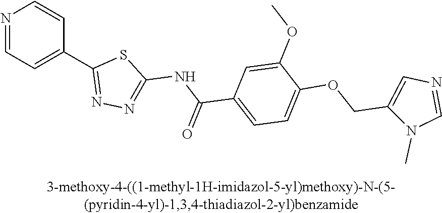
N1=CC=C(C2=NN=C(NC(C3=CC=C(OCC4=CN=CN4C)C(OC)=C3)=O)S2)C=C1
